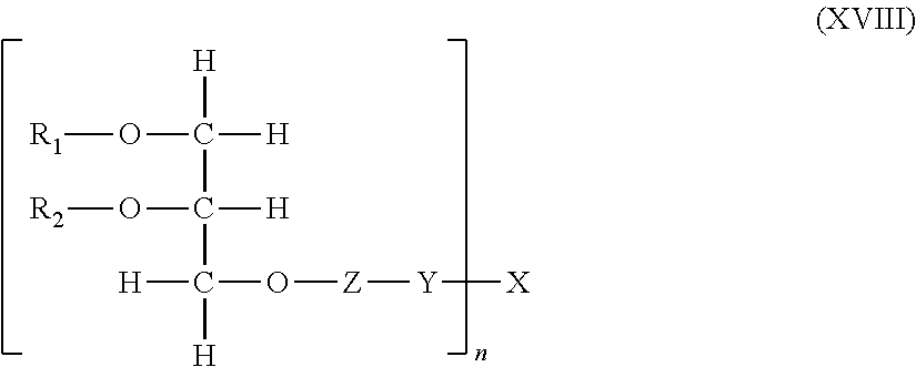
[R1]OC(C(C([H])(O[Z][Y][X])[H])([H])O[R2])([H])[H]
